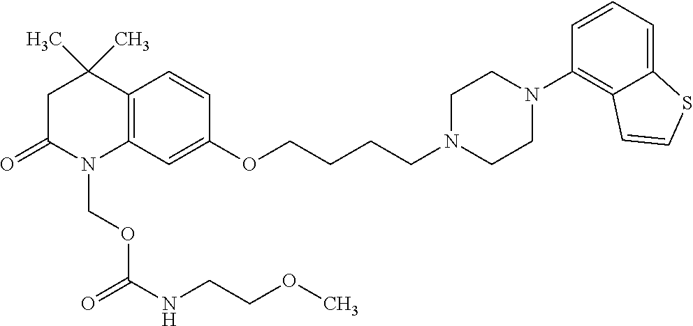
C12=C(C=C(OCCCCN3CCN(C4=C5C(=CC=C4)SC=C5)CC3)C=C1)N(COC(NCCOC)=O)C(=O)CC2(C)C
